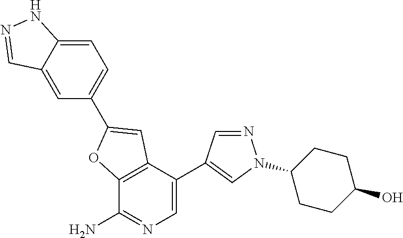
N1=CC(C2=CN=C(N)C3=C2C=C(C2=CC=C4C(=C2)C=NN4)O3)=CN1C1CCC(O)CC1
